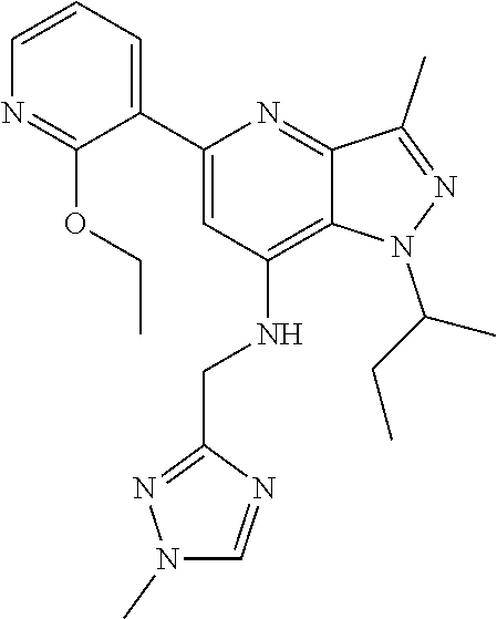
C(CC)(C)N1C2=C(NCC3=NN(C)C=N3)C=C(C3=CC=CN=C3OCC)N=C2C(C)=N1
